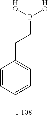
C1=CC=CC=C1CCB([HO])[HO]
